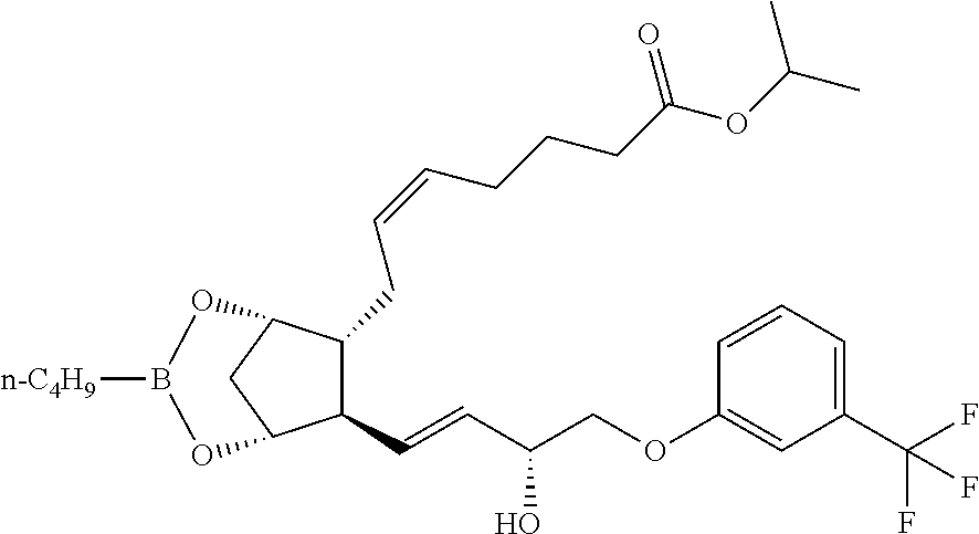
C1(C=CC(COC2=CC(C(F)(F)F)=CC=C2)O)C(CC=CCCCC(OC(C)C)=O)C2CC1OB([n-C4H9])O2
